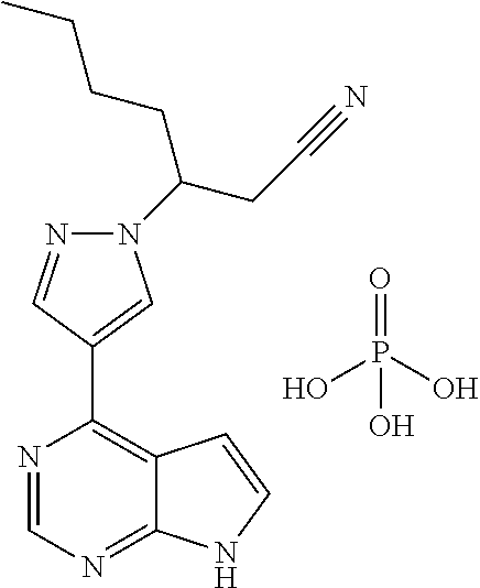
N1(C(CCCC)CC#N)N=CC(C2=C3C(=NC=N2)NC=C3)=C1.O=P(O)(O)O
